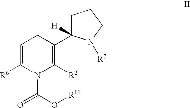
C1=C([R6])N(C(O[R11])=O)C([R2])=C(C2([H])CCCN2[R7])C1
